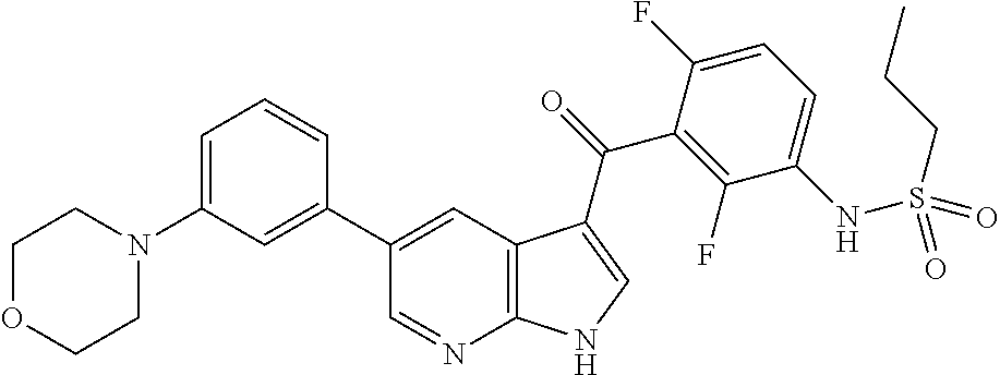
C12=C(C=C(C3=CC(N4CCOCC4)=CC=C3)C=N1)C(C(=O)C1=C(F)C(NS(CCC)(=O)=O)=CC=C1F)=CN2
